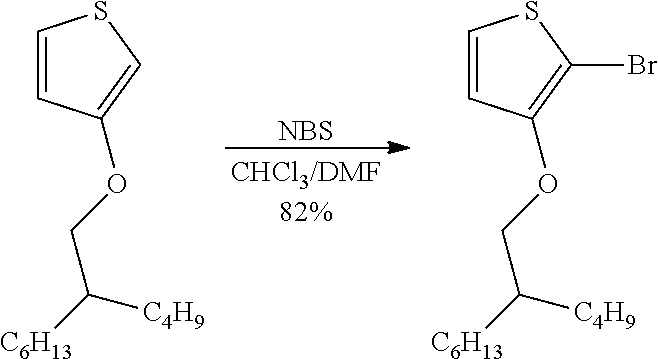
C1=CC(OCC([C6H13])[C4H9])=C(Br)S1.[NBS].C1=CC(OCC([C6H13])[C4H9])=CS1
